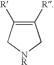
C1([R])=C([R])C[NR]C1
